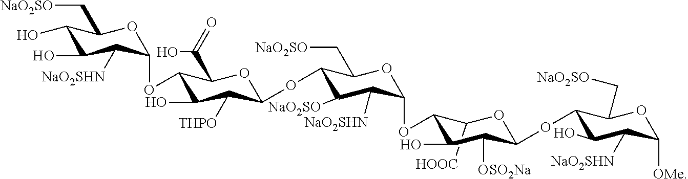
C1([HOOC])C(OC2C([NaO2SHN])C([NaO2SO])C(OC3C([THPO])C(O)C(OC4C([NaO2SHN])C(O)C(O)C(C[NaO2SO])O4)C(C(=O)O)O3)C(C[NaO2SO])O2)C(O)C([OSO2Na])C(OC2C(O)C([NaO2SHN])C([OMe])OC2C[NaO2SO])O1
